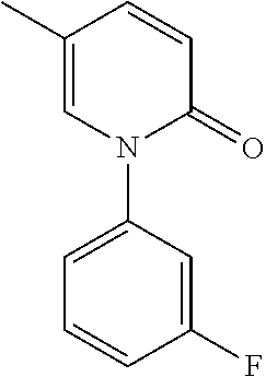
C1=C(C)C=CC(=O)N1C1=CC=CC(F)=C1
